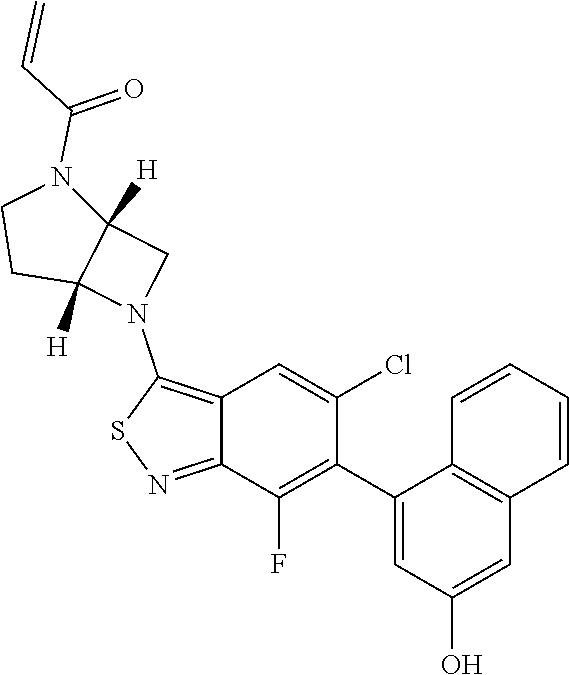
C1(C2=C(F)C3=NSC(N4CC5([H])C4([H])CCN5C(C=C)=O)=C3C=C2Cl)=CC(O)=CC2=C1C=CC=C2
